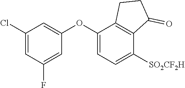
C1(Cl)=CC(F)=CC(OC2=CC=C([SO2CF2H])C3=C2CCC3=O)=C1
